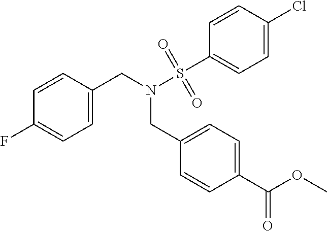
C1=C(CN(S(C2=CC=C(Cl)C=C2)(=O)=O)CC2=CC=C(C(OC)=O)C=C2)C=CC(F)=C1
